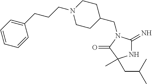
C1(CN2C(=N)NC(C)(CC(C)C)C2=O)CCN(CCCC2=CC=CC=C2)CC1
